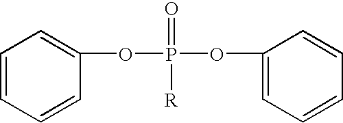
C1(OP(OC2=CC=CC=C2)(=O)[R])=CC=CC=C1
